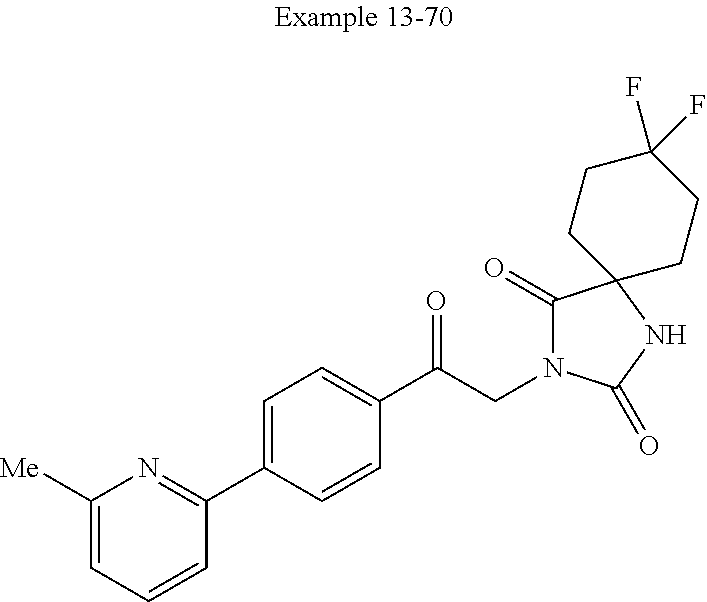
C1([Me])=CC=CC(C2=CC=C(C(CN3C(=O)C4(NC3=O)CCC(F)(F)CC4)=O)C=C2)=N1
